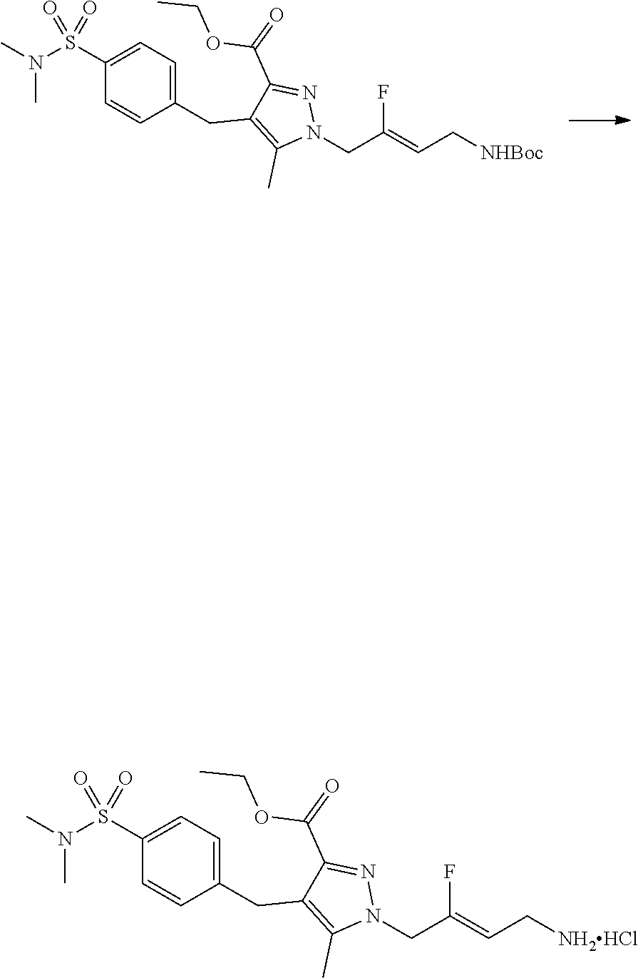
C1(S(N(C)C)(=O)=O)=CC=C(CC2=C(C)N(CC(=CC[NH2HCl])F)N=C2C(=O)OCC)C=C1.C1(S(N(C)C)(=O)=O)=CC=C(CC2=C(C)N(CC(=CC[NHBoc])F)N=C2C(=O)OCC)C=C1
